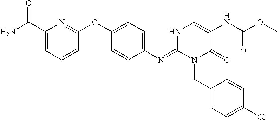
O(C1=CC=C(N=C2NC=C(NC(OC)=O)C(=O)N2CC2=CC=C(Cl)C=C2)C=C1)C1=NC(C(N)=O)=CC=C1
